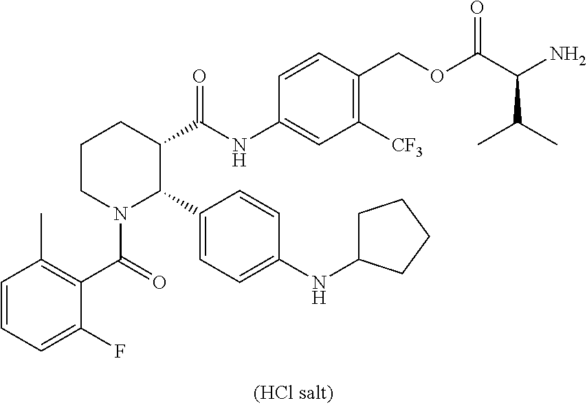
C1=CC=C(F)C(C(=O)N2C(C3=CC=C(NC4CCCC4)C=C3)C(C(NC3=CC([CF3])=C(COC(C(N)C(C)C)=O)C=C3)=O)CCC2)=C1C
